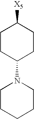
C1CC(N2CCCCC2)CCC1[X5]
